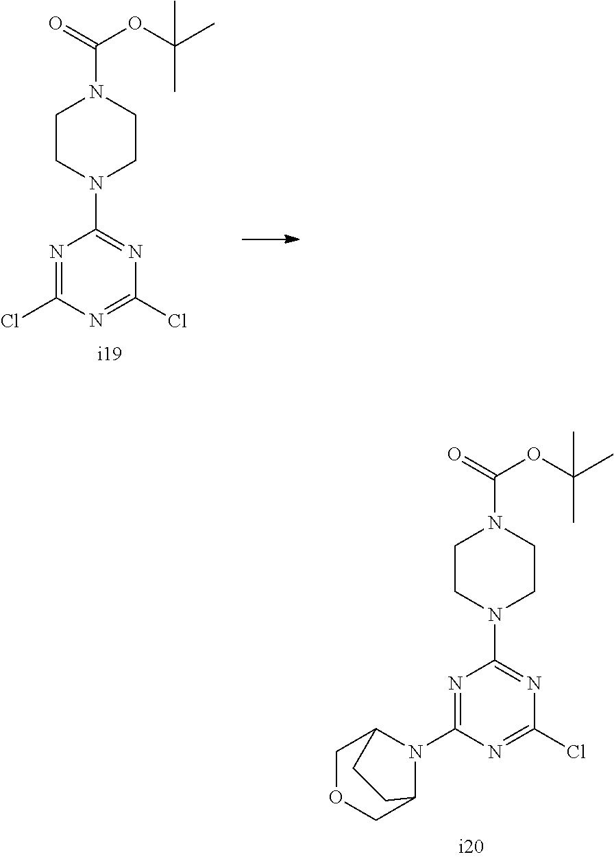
N1=C(N2C3COCC2CC3)N=C(Cl)N=C1N1CCN(C(=O)OC(C)(C)C)CC1.N1=C(Cl)N=C(Cl)N=C1N1CCN(C(=O)OC(C)(C)C)CC1
